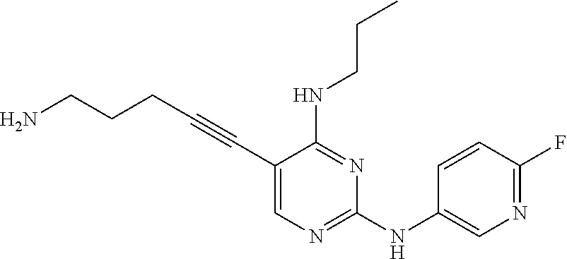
NCCCC#CC1=CN=C(NC2=CN=C(F)C=C2)N=C1NCCC
